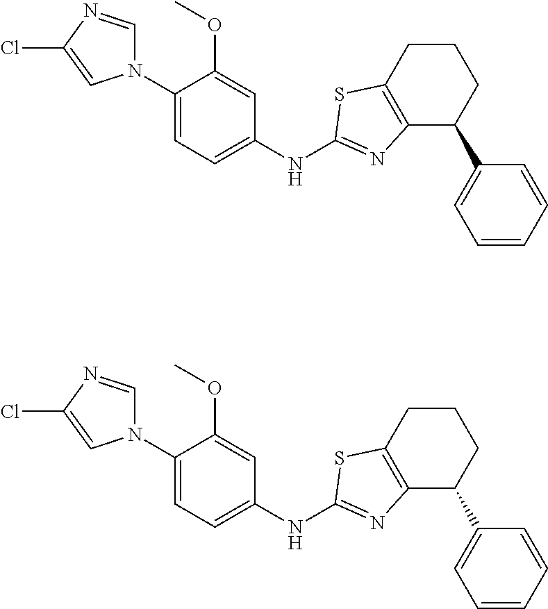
C1(N2C=NC(Cl)=C2)=CC=C(NC2=NC3=C(CCCC3C3=CC=CC=C3)S2)C=C1OC.C1(N2C=NC(Cl)=C2)=CC=C(NC2=NC3=C(CCCC3C3=CC=CC=C3)S2)C=C1OC
